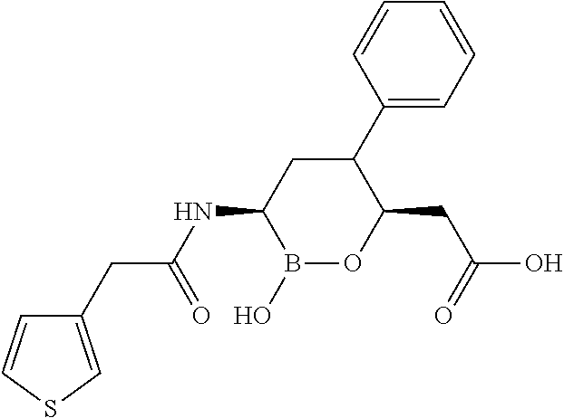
C1(C2=CC=CC=C2)CC(NC(=O)CC2=CSC=C2)B(O)OC1CC(O)=O
